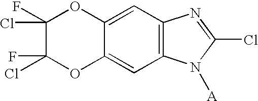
C1=C2C(=CC3=C1N=C(Cl)N3[A])OC(Cl)(F)C(F)(Cl)O2
